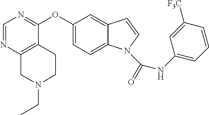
C1(OC2=NC=NC3=C2CCN(CC)C3)=CC=C2C(=C1)C=CN2C(NC1=CC=CC([F3C])=C1)=O
